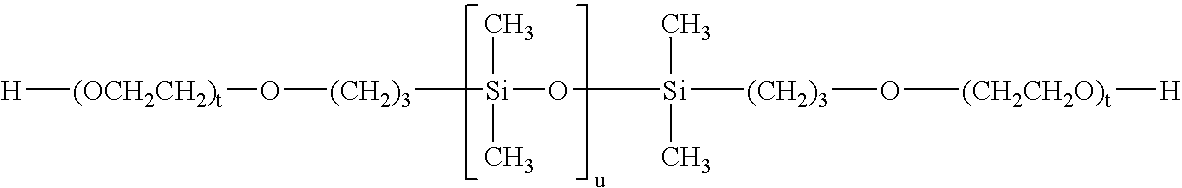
[H][(OCH2CH2)t]O[(CH2)3][Si](O[Si]([(CH2)3]O[(CH2CH2O)t][H])(C)C)(C)C
